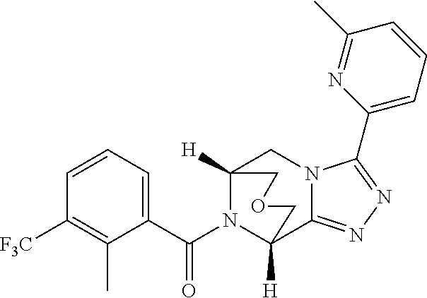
C1=CC=C(C(N2C3([H])CN4C(=NN=C4C4=CC=CC(C)=N4)C2([H])COC3)=O)C(C)=C1[F3C]
